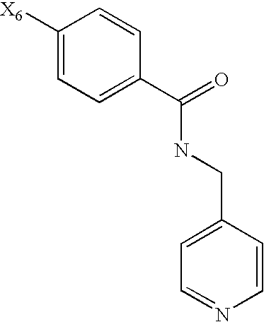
C1([X6])=CC=C(C(=O)NCC2=CC=NC=C2)C=C1
